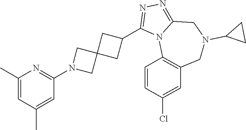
C1(N2CC3(C2)CC(C2=NN=C4N2C2=C(CN(C5CC5)C4)C=C(Cl)C=C2)C3)=NC(C)=CC(C)=C1
